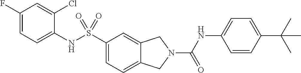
C1(F)=CC=C(NS(C2=CC=C3C(=C2)CN(C(NC2=CC=C(C(C)(C)C)C=C2)=O)C3)(=O)=O)C(Cl)=C1
